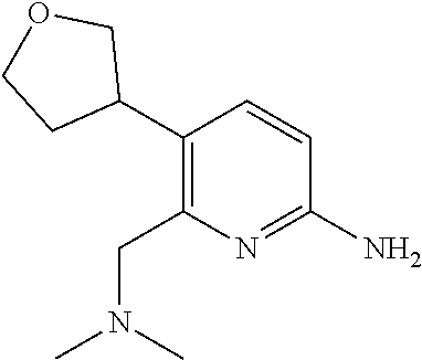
C1(N)=NC(CN(C)C)=C(C2COCC2)C=C1
